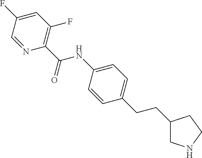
C1(CCC2=CC=C(NC(C3=C(F)C=C(F)C=N3)=O)C=C2)CNCC1
